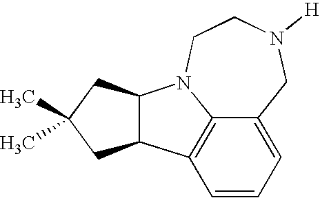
C12=C3C=CC=C1CN([H])CCN2C1C3CC(C)(C)C1
